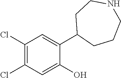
C1(Cl)=C(Cl)C=C(O)C(C2CCCNCC2)=C1
